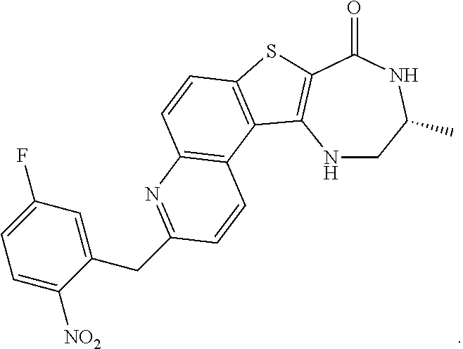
N1CC(C)NC(=O)C2=C1C1=C(S2)C=CC2=C1C=CC(CC1=CC(F)=CC=C1[NO2])=N2
